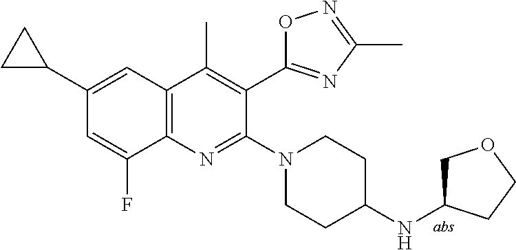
C1(C2CC2)=CC2=C(C(F)=C1)N=C(N1CCC(NC3COCC3)CC1)C(C1=NC(C)=NO1)=C2C
